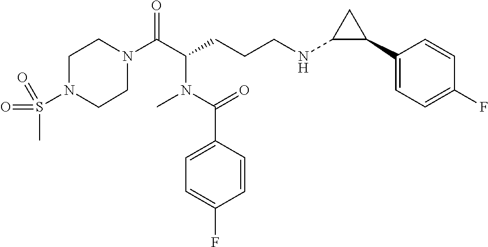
C1N(C(C(CCCNC2C(C3=CC=C(F)C=C3)C2)N(C(C2=CC=C(F)C=C2)=O)C)=O)CCN(S(C)(=O)=O)C1
